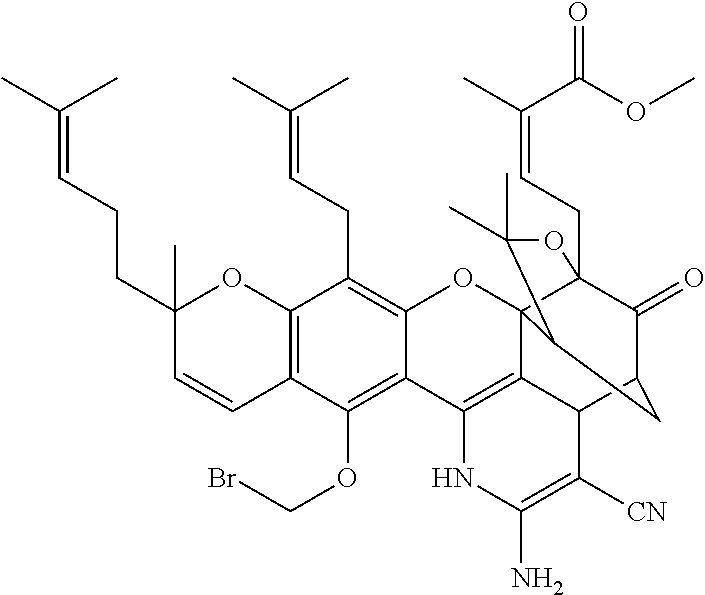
C12=C(C=CC(CCC=C(C)C)(C)O1)C(OCBr)=C1C(=C2CC=C(C)C)OC23C4(CC=C(C)C(OC)=O)C(=O)C(CC2C(C)(C)O4)C2C3=C1NC(N)=C2[CN]
